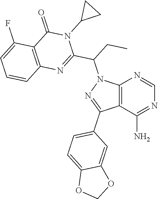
C12=C(C(N)=NC=N1)C(C1=CC=C3C(=C1)OCO3)=NN2C(C1=NC2=C(C(=O)N1C1CC1)C(F)=CC=C2)CC
